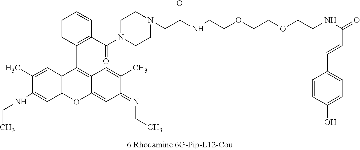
C12=C(C=C(C)C(NCC)=C1)C(C1=C(C(N3CCN(CC(=O)NCCOCCOCCNC(C=CC4=CC=C(O)C=C4)=O)CC3)=O)C=CC=C1)=C1C(=CC(=NCC)C(C)=C1)O2
